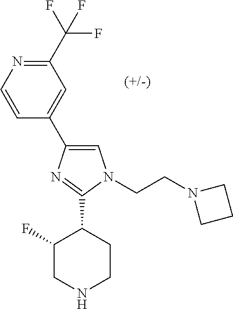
C1(C2=CC(C(F)(F)F)=NC=C2)=CN(CCN2CCC2)C(C2C(F)CNCC2)=N1
